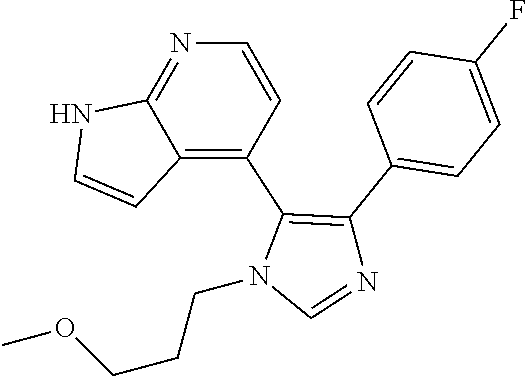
O(CCCN1C=NC(C2=CC=C(F)C=C2)=C1C1=C2C(=NC=C1)NC=C2)C
